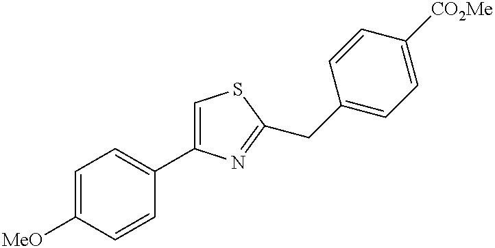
C1=C([MeO])C=CC(C2=CSC(CC3=CC=C([CO2Me])C=C3)=N2)=C1
